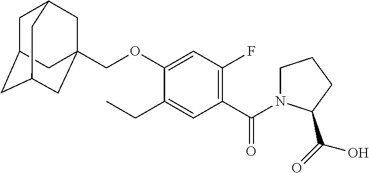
C1C2CC3CC(COC4=CC(F)=C(C(=O)N5CCCC5C(=O)O)C=C4CC)(CC1C3)C2
